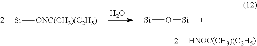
[HNOC(CH3)(C2H5)].[Si]O[Si].[Si][ONC(CH3)(C2H5)].O
